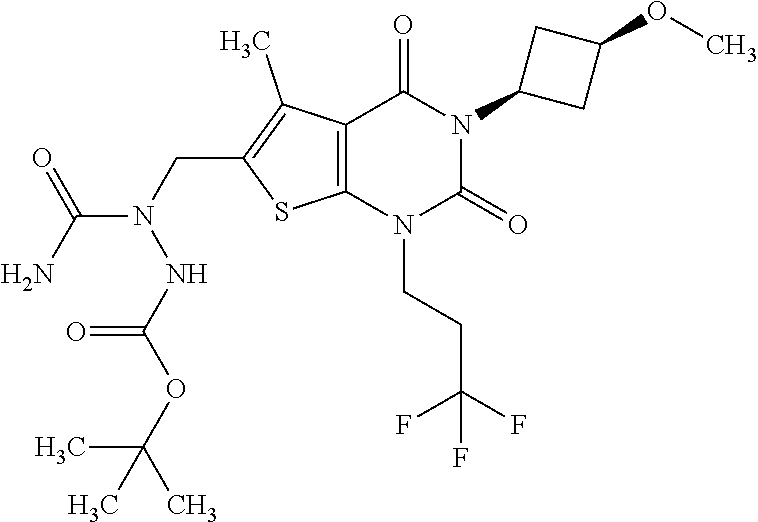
C12=C(N(CCC(F)(F)F)C(=O)N(C3CC(OC)C3)C1=O)SC(CN(C(N)=O)NC(OC(C)(C)C)=O)=C2C
